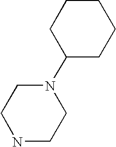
C1CCC(N2CCNCC2)CC1
